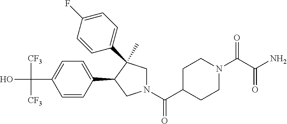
C(C1=CC=C(C2CN(C(C3CCN(C(=O)C(N)=O)CC3)=O)CC2(C)C2=CC=C(F)C=C2)C=C1)(O)([CF3])[CF3]
